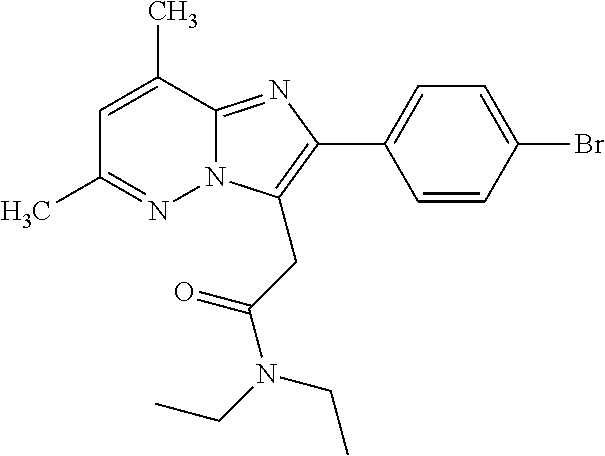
C1=C(C)C2=NC(C3=CC=C(Br)C=C3)=C(CC(N(CC)CC)=O)N2N=C1C
